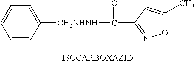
C1=CC([CH2NHNH]C(=O)C2=NOC(C)=C2)=CC=C1
